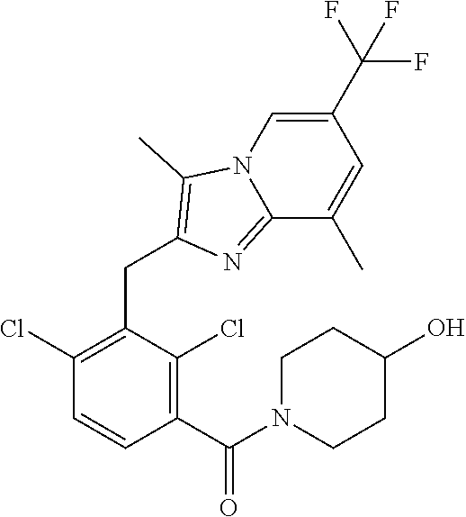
C1(Cl)=C(CC2=C(C)N3C=C(C(F)(F)F)C=C(C)C3=N2)C(Cl)=C(C(N2CCC(O)CC2)=O)C=C1
